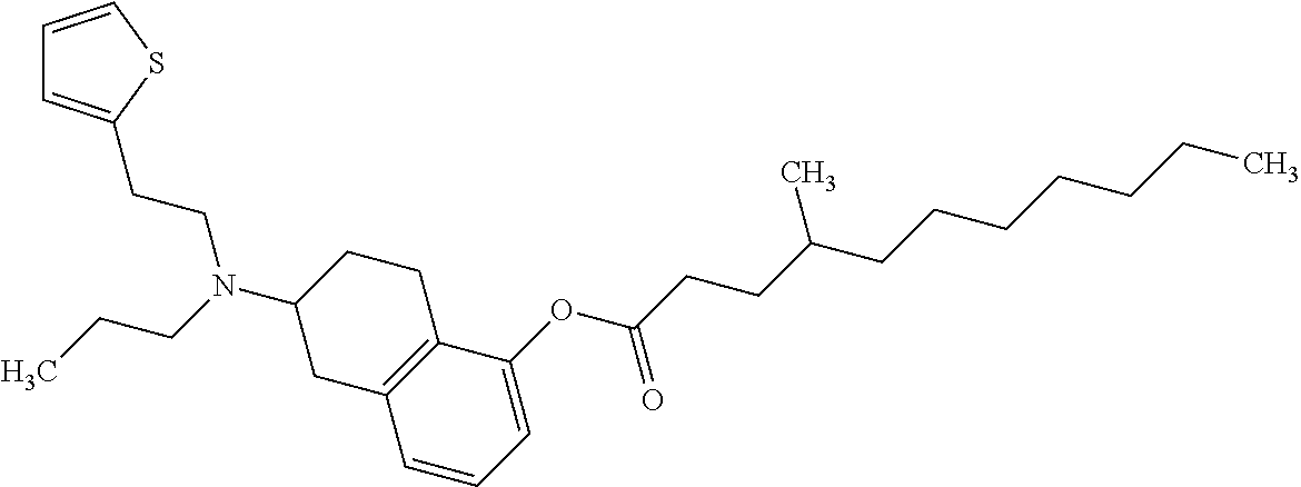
C1(OC(CCC(CCCCCCC)C)=O)=CC=CC2=C1CCC(N(CCC)CCC1=CC=CS1)C2
